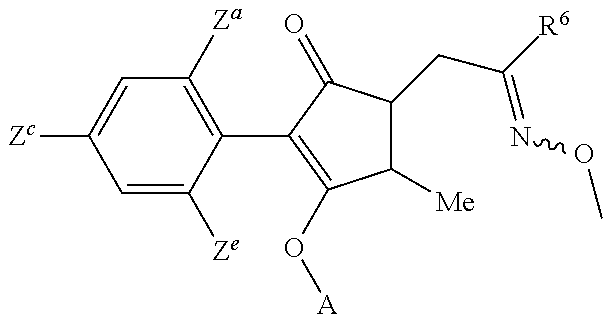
C1=C([Ze])C(C2=C(O[A])C([Me])C(CC([R6])=NOC)C2=O)=C([Za])C=C1[Zc]
